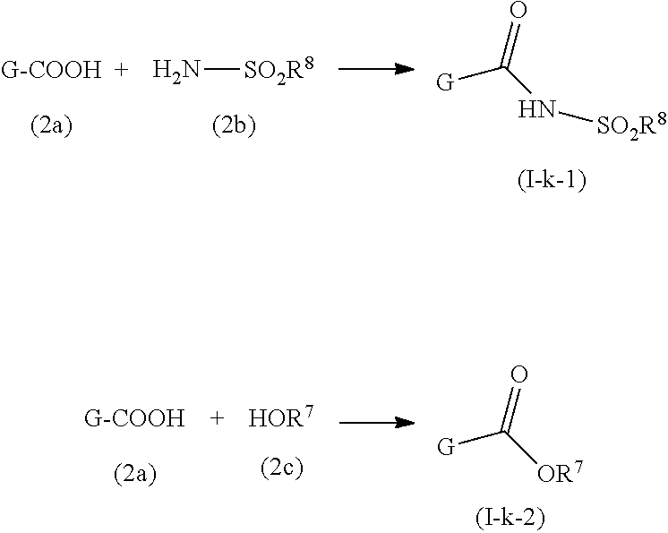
N[SO2R8].[G]C(N[SO2R8])=O.[G]C([OR7])=O.[HOR7]
